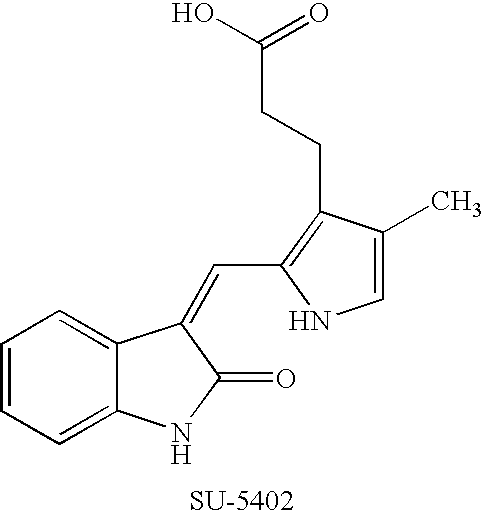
C1=CC=C2C(=C1)C(=CC1=C(CCC(=O)O)C(C)=CN1)C(=O)N2
